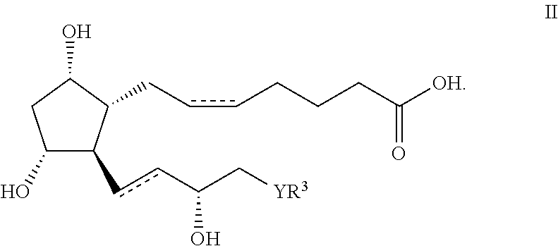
C1(O)C(ccC(O)C[YR3])C(CccCCCC(=O)[OH])C(O)C1
